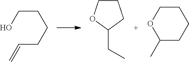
C(CCCC=C)O.C1(CC)CCCO1.C1OC(C)CCC1
